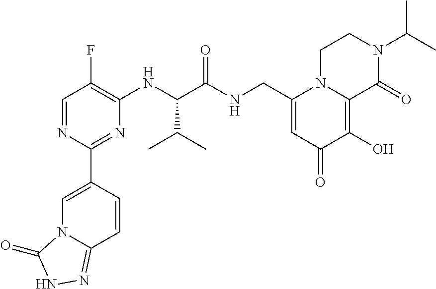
C1=NC(C2=CN3C(=NNC3=O)C=C2)=NC(NC(C(C)C)C(NCC2=CC(=O)C(O)=C3N2CCN(C(C)C)C3=O)=O)=C1F
